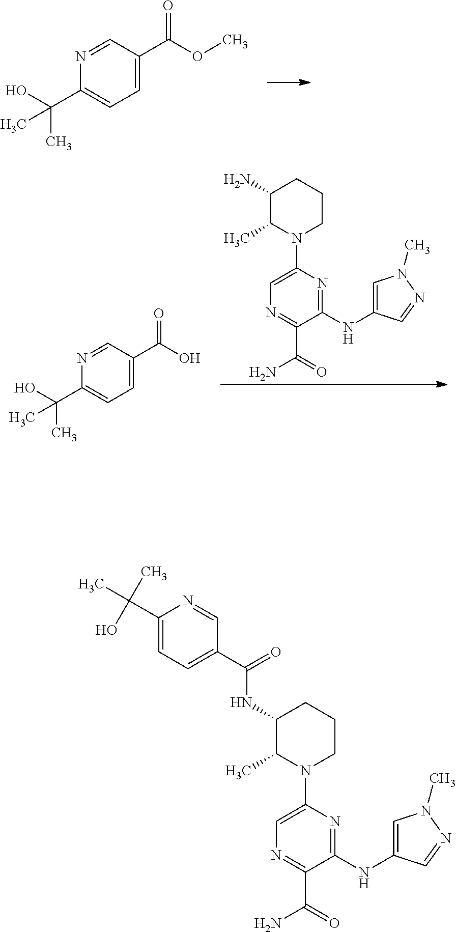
C1=C(C(OC)=O)C=NC(C(O)(C)C)=C1.C1=C(C(O)=O)C=NC(C(O)(C)C)=C1.C1(N)C(C)N(C2=CN=C(C(=O)N)C(NC3=CN(C)N=C3)=N2)CCC1.C1(NC(C2=CC=C(C(C)(C)O)N=C2)=O)C(C)N(C2=CN=C(C(=O)N)C(NC3=CN(C)N=C3)=N2)CCC1
